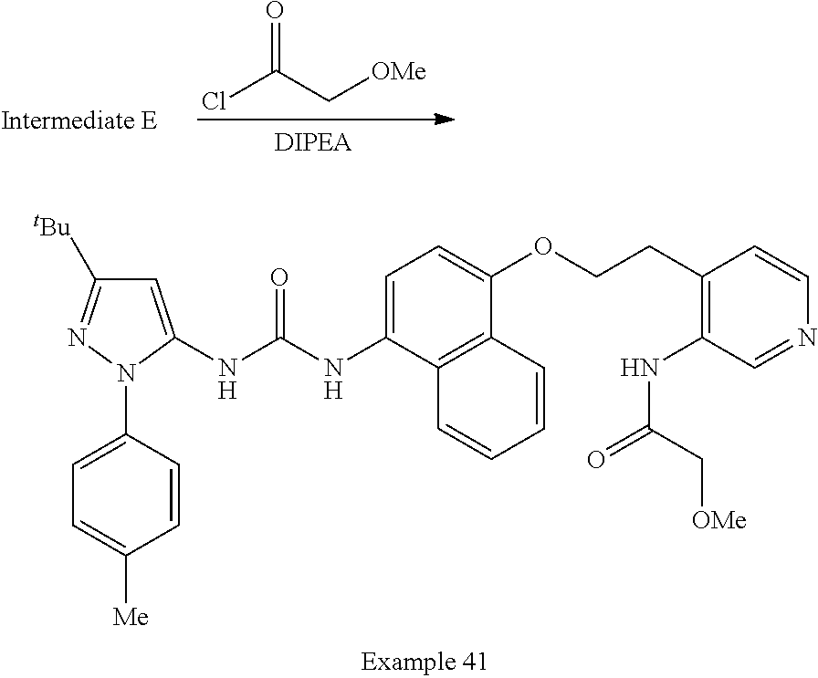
ClC(C[OMe])=O.C1=C(NC(NC2=CC=C(OCCC3=C(NC(C[OMe])=O)C=NC=C3)C3=C2C=CC=C3)=O)N(C2=CC=C([Me])C=C2)N=C1[tBu]
